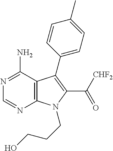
N1=C(N)C2=C(N=C1)N(CCCO)C(C(=O)[CHF2])=C2C1=CC=C(C)C=C1
